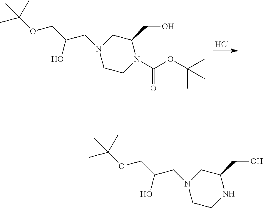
Cl.O(CC(CN1CCN(C(=O)OC(C)(C)C)C(CO)C1)O)C(C)(C)C.O(CC(CN1CCNC(CO)C1)O)C(C)(C)C
